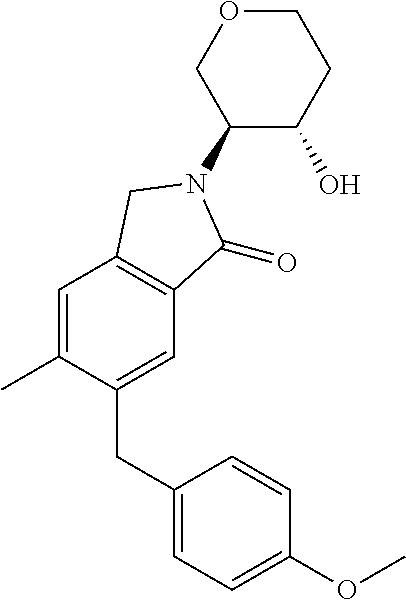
C1(N2C(=O)C3=C(C=C(C)C(CC4=CC=C(OC)C=C4)=C3)C2)C(O)CCOC1
